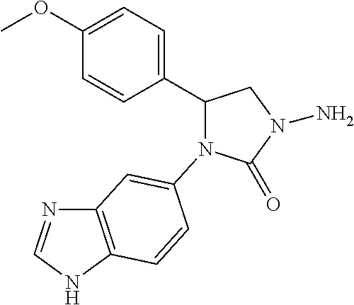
C12=C(NC=N1)C=CC(N1C(=O)N(N)CC1C1=CC=C(OC)C=C1)=C2
